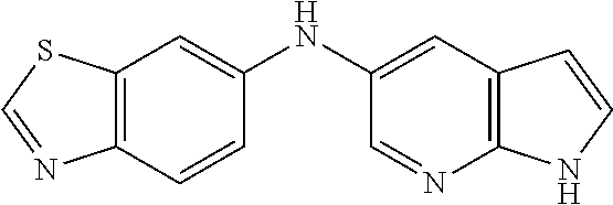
C12=C(C=CC(NC3=CC4=C(N=C3)NC=C4)=C1)N=CS2
